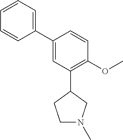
C1(C2=CC(C3CCN(C)C3)=C(OC)C=C2)=CC=CC=C1
